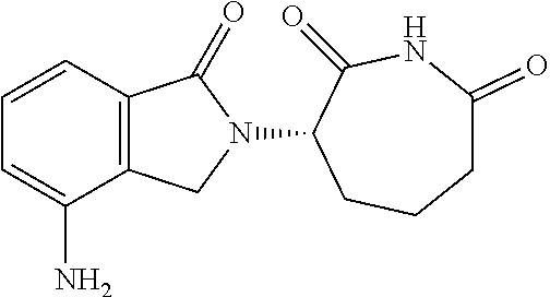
C1=CC2=C(C(N)=C1)CN(C1C(=O)NC(=O)CCC1)C2=O
